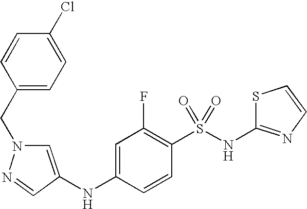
C1=NN(CC2=CC=C(Cl)C=C2)C=C1NC1=CC(F)=C(S(NC2=NC=CS2)(=O)=O)C=C1
